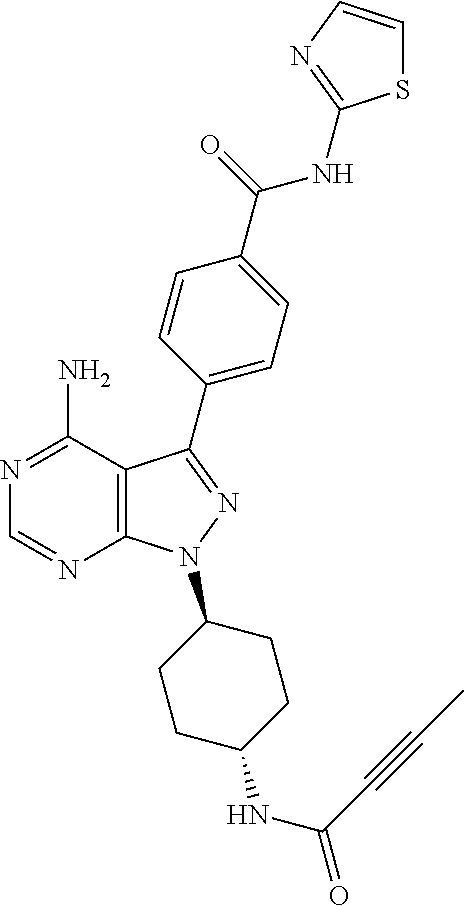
C12=C(C(N)=NC=N1)C(C1=CC=C(C(NC3=NC=CS3)=O)C=C1)=NN2C1CCC(NC(=O)C#CC)CC1
